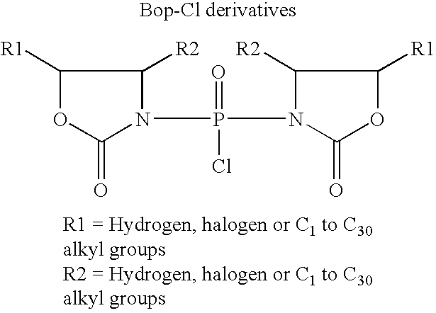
C1(=O)OC([R1])C([R2])N1P(N1C(=O)OC([R1])C1[R2])(=O)Cl
